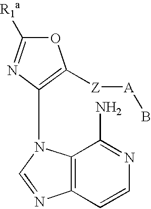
O1C([R1a])=NC(N2C3=C(N=C2)C=CN=C3N)=C1[Z][A]B
